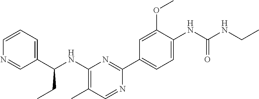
C1=CC=C(C(NC2=C(C)C=NC(C3=CC=C(NC(=O)NCC)C(OC)=C3)=N2)CC)C=N1
